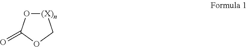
[(X)n]1OC(=O)OC1
